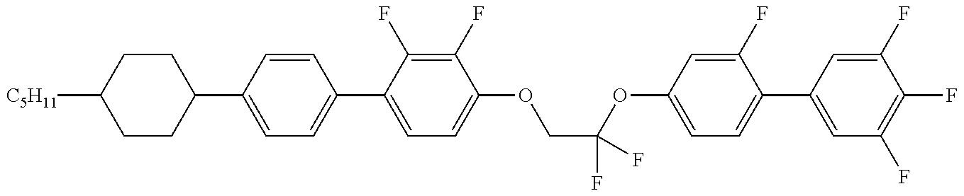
C1CC(C2=CC=C(C3=CC=C(OCC(F)(OC4=CC=C(C5=CC(F)=C(F)C(F)=C5)C(F)=C4)F)C(F)=C3F)C=C2)CCC1[C5H11]
